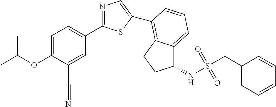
C1=C(OC(C)C)C(C#N)=CC(C2=NC=C(C3=C4C(=CC=C3)C(NS(CC3=CC=CC=C3)(=O)=O)CC4)S2)=C1
